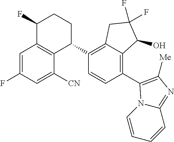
C1=C(F)C=C([CN])C2=C1C(F)CCC2C1=C2C(=C(C3=C([Me])N=C4C=CC=CN43)C=C1)C(O)C(F)(F)C2
